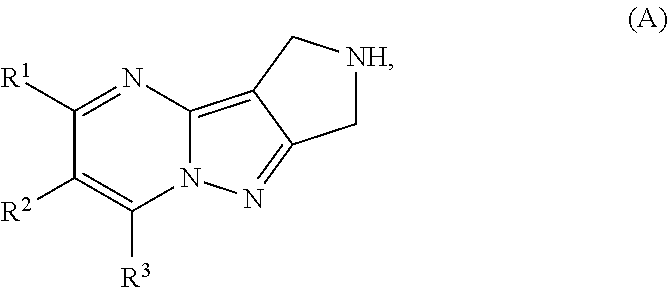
C12=C3C(=NN1C([R3])=C([R2])C([R1])=N2)C[NH]C3
